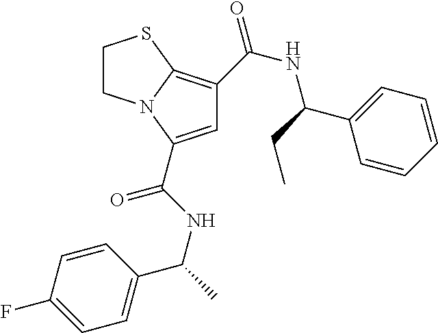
C1=C(C(NC(C)C2=CC=C(F)C=C2)=O)N2C(=C1C(=O)NC(C1=CC=CC=C1)CC)SCC2
